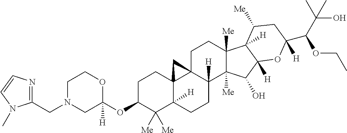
C1N(CC2=NC=CN2C)CC(OC2C([Me])([Me])C3([H])C4(CC2)C2(C([H])(CC3)C3([Me])C([Me])(CC2)C2([H])C([H])(C3O)OC(C(C(C)(C)O)OCC)([H])CC2[Me])C4)([H])OC1
